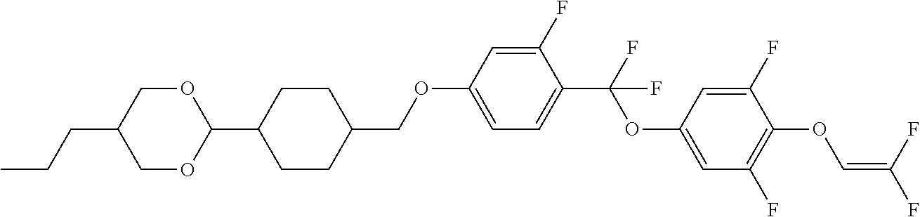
C1OC(C2CCC(COC3=CC=C(C(F)(OC4=CC(F)=C(OC=C(F)F)C(F)=C4)F)C(F)=C3)CC2)OCC1CCC
